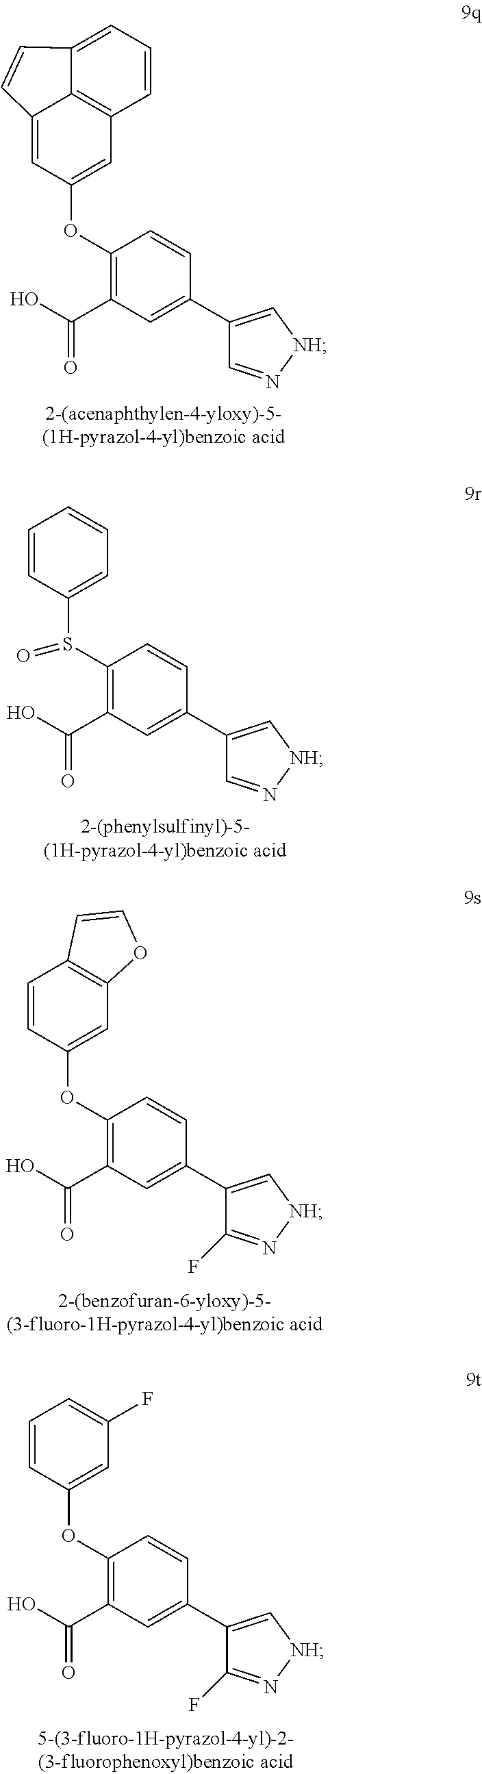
O(C1=C(C(O)=O)C=C(C2=C[NH]N=C2F)C=C1)C1=CC(F)=CC=C1.O(C1=C(C(O)=O)C=C(C2=C[NH]N=C2F)C=C1)C1=CC2=C(C=C1)C=CO2.S(C1=C(C(O)=O)C=C(C2=C[NH]N=C2)C=C1)(C1=CC=CC=C1)=O.O(C1=C(C(O)=O)C=C(C2=C[NH]N=C2)C=C1)C1=CC2=C3C(=C1)C=CC3=CC=C2
